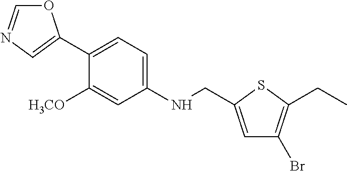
O1C=NC=C1C1=CC=C(NCC2=CC(Br)=C(CC)S2)C=C1[H3CO]
